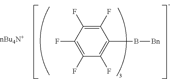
C1(F)=C(F)C(F)=C(B[Bn])C(F)=C1F.[nBu4N+]
